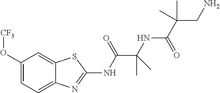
C1(O[CF3])=CC=C2C(=C1)SC(NC(C(NC(C(C)(CN)C)=O)(C)C)=O)=N2
